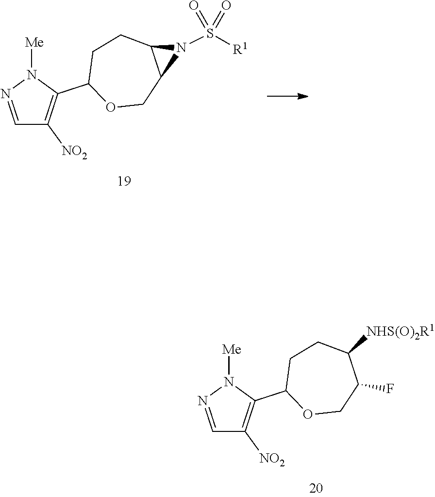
C1=NN([Me])C(C2OCC3C(CC2)N3S([R1])(=O)=O)=C1[NO2].C1=NN([Me])C(C2OCC(F)C([NHS(O)2R1])CC2)=C1[NO2]
